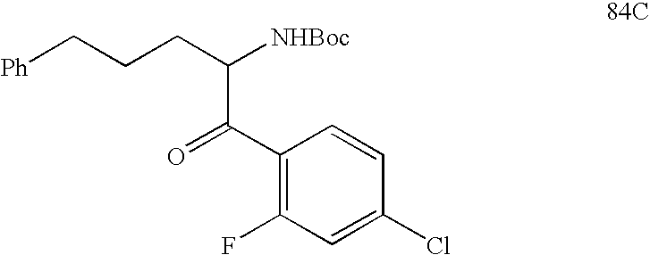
C1(C(=O)C(CCC[Ph])[NHBoc])=C(F)C=C(Cl)C=C1
